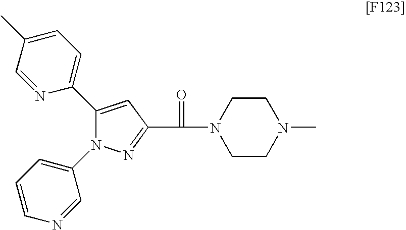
N1=C(C(=O)N2CCN(C)CC2)C=C(C2=CC=C(C)C=N2)N1C1=CC=CN=C1
